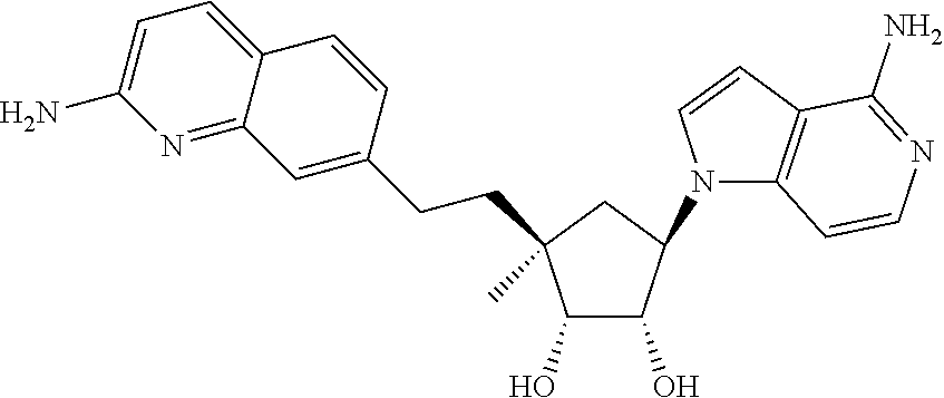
C1(O)C(O)C(N2C3=C(C=C2)C(N)=NC=C3)CC1(CCC1=CC2=NC(N)=CC=C2C=C1)C
